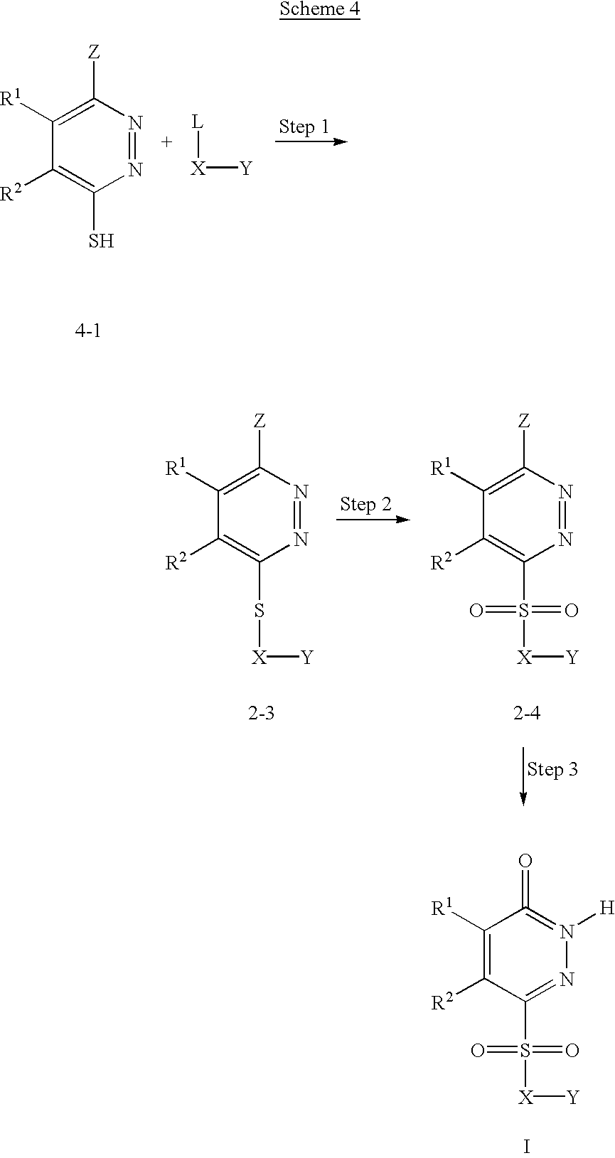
N1=C(S([X][Y])(=O)=O)C([R2])=C([R1])C(=O)=N1[H].I.N1=NC([Z])=C([R1])C([R2])=C1S.[L][X][Y].N1=NC([Z])=C([R1])C([R2])=C1S[X][Y].N1=NC([Z])=C([R1])C([R2])=C1S([X][Y])(=O)=O
